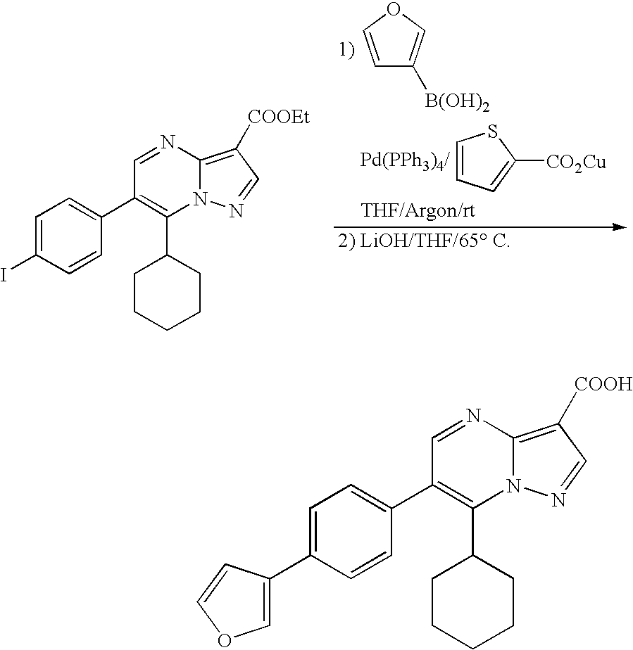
C1=C(I)C=CC(C2=C(C3CCCCC3)N3C(=C([COOEt])C=N3)N=C2)=C1.C1=CC=C([CO2Cu])S1.C1=COC=C1[B(OH)2].C1=C(C2=COC=C2)C=CC(C2=C(C3CCCCC3)N3C(=C([COOH])C=N3)N=C2)=C1
